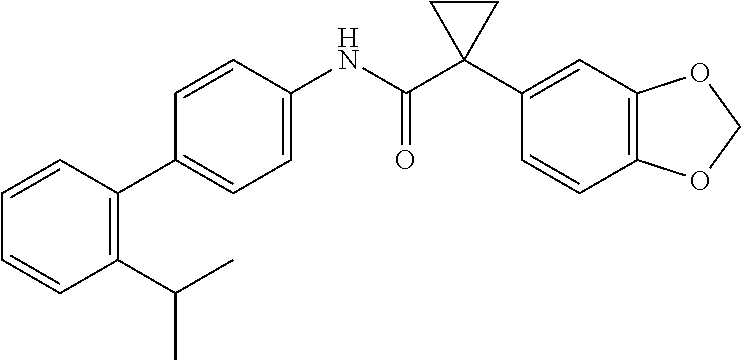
C1(C(C)C)=C(C2=CC=C(NC(C3(C4=CC5=C(C=C4)OCO5)CC3)=O)C=C2)C=CC=C1
